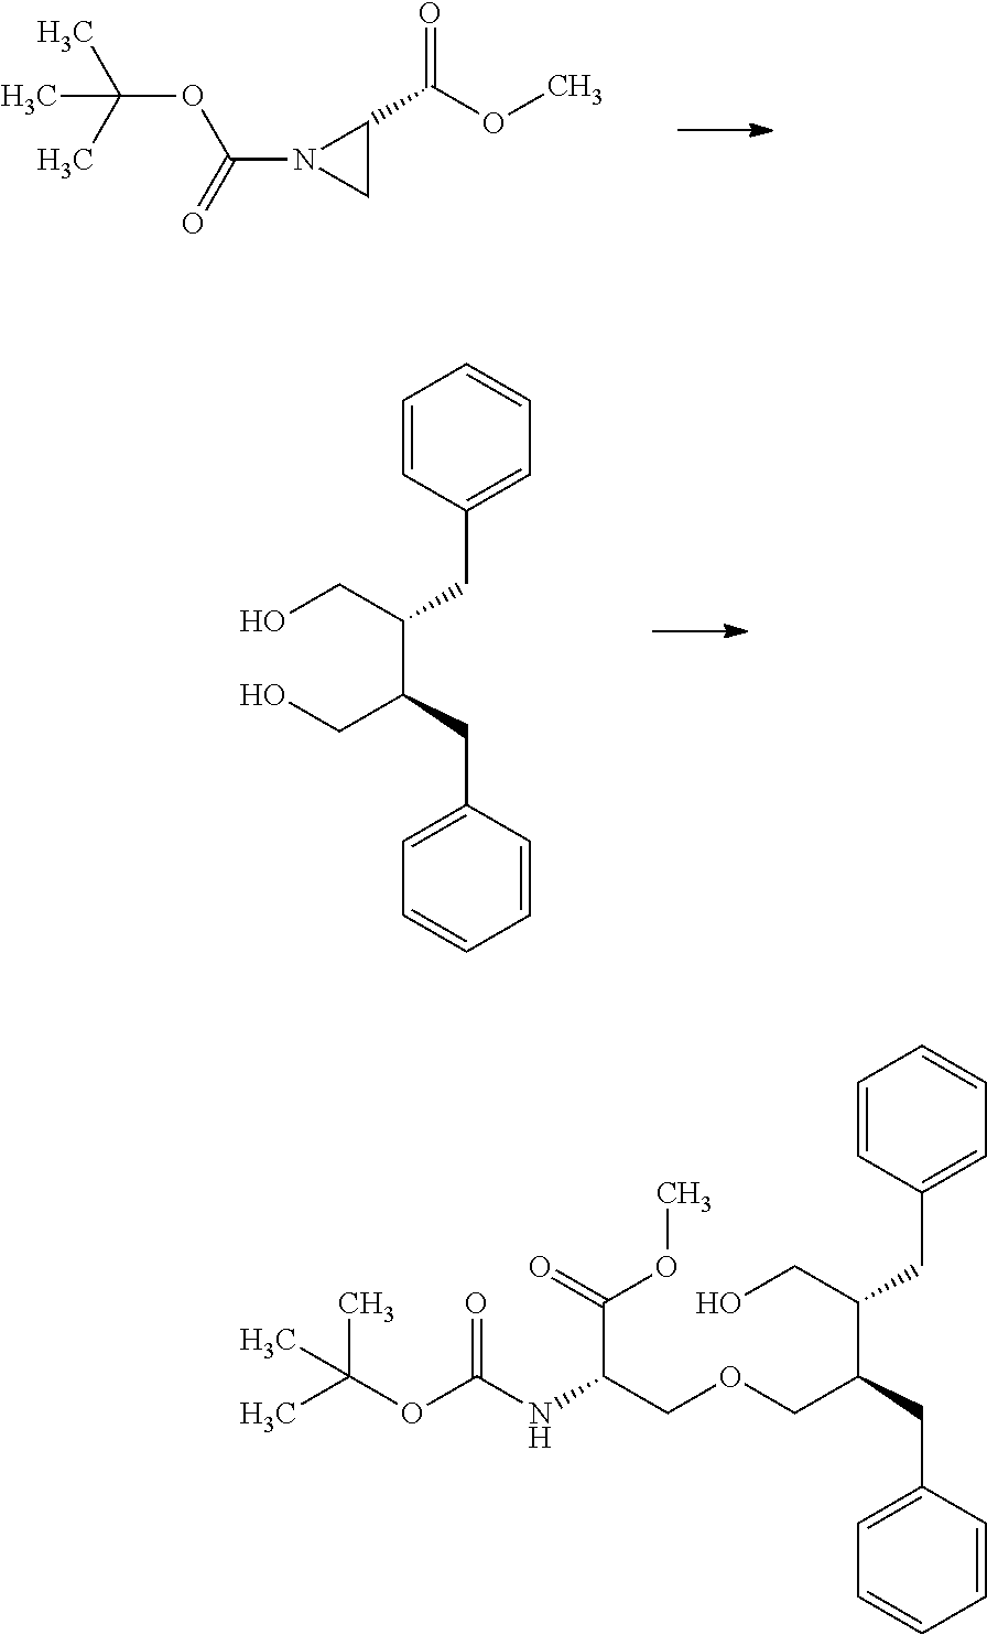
C1C(C(OC)=O)N1C(=O)OC(C)(C)C.C1=CC(CC(CO)C(CC2=CC=CC=C2)CO)=CC=C1.C1=CC(CC(CO)C(CC2=CC=CC=C2)COCC(C(=O)OC)NC(OC(C)(C)C)=O)=CC=C1
